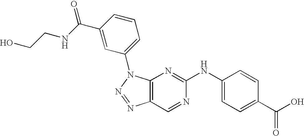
C12=C(N(C3=CC=CC(C(=O)NCCO)=C3)N=N1)N=C(NC1=CC=C(C(=O)O)C=C1)N=C2
